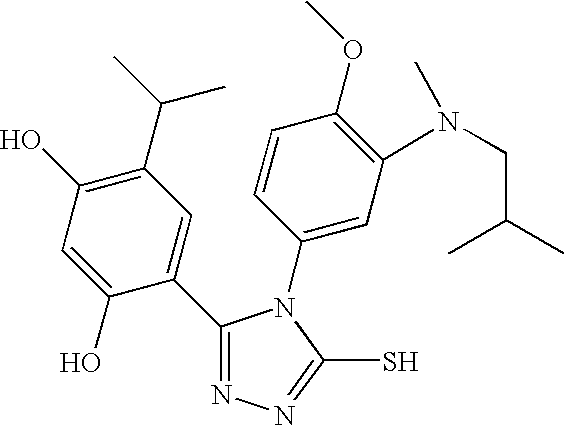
C1=C(O)C(C2=NN=C(S)N2C2=CC(N(C)CC(C)C)=C(OC)C=C2)=CC(C(C)C)=C1O
